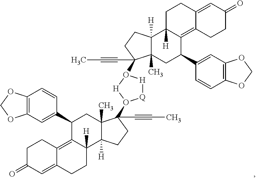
C1C2([H])C(=C3C(=CC(=O)CC3)C1)C(C1=CC3=C(C=C1)OCO3)CC1(C)C2([H])CCC1(O1[H][Q]O(C2(C#CC)C3(C)C([H])(C4([H])C(=C5C(=CC(=O)CC5)CC4)C(C4=CC5=C(C=C4)OCO5)C3)CC2)[H]1)C#CC
